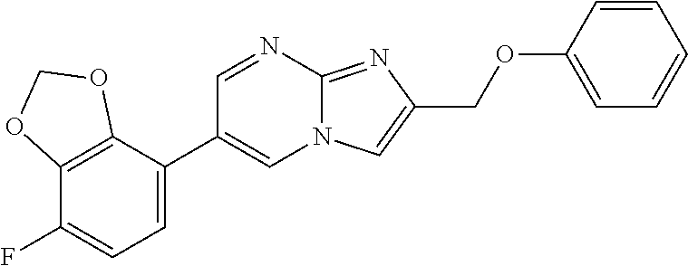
C1=NC2=NC(COC3=CC=CC=C3)=CN2C=C1C1=CC=C(F)C2=C1OCO2
